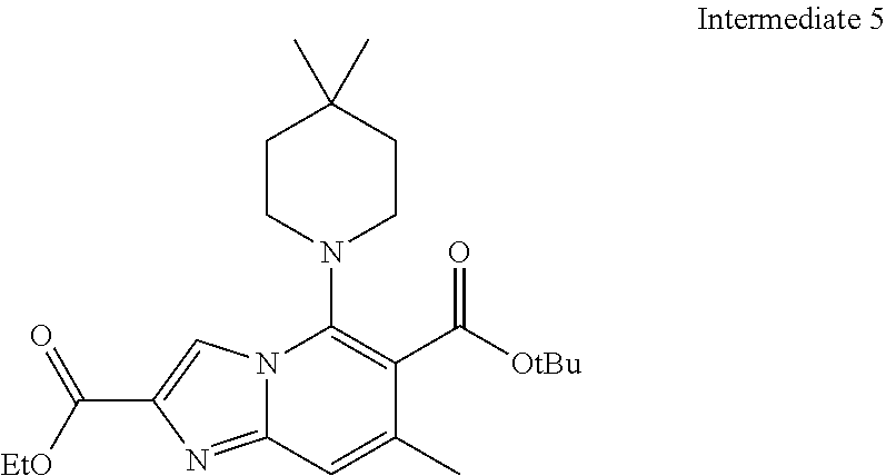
N12C(=NC(C([EtO])=O)=C1)C=C(C)C(C([OtBu])=O)=C2N1CCC(C)(C)CC1
